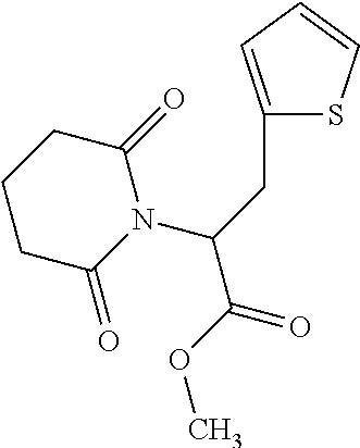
C1CC(=O)N(C(CC2=CC=CS2)C(OC)=O)C(=O)C1
